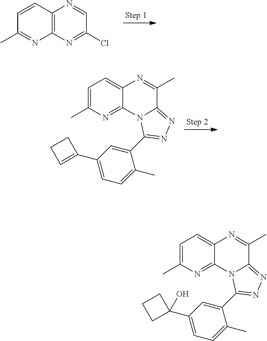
C12=C(N=C(Cl)C=N1)N=C(C)C=C2.C1=C(C)N=C2C(=C1)N=C(C)C1=NN=C(C3=CC(C4=CCC4)=CC=C3C)N21.C1=C(C)N=C2C(=C1)N=C(C)C1=NN=C(C3=CC(C4(O)CCC4)=CC=C3C)N21
